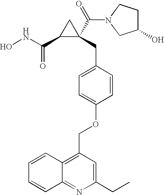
ONC(C1C(C(=O)N2CCC(O)C2)(CC2=CC=C(OCC3=C4C(=NC(CC)=C3)C=CC=C4)C=C2)C1)=O
